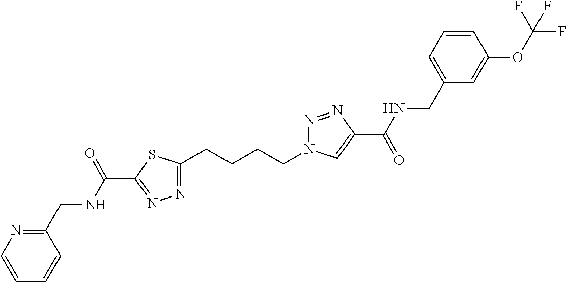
C1(CCCCN2N=NC(C(=O)NCC3=CC=CC(OC(F)(F)F)=C3)=C2)=NN=C(C(NCC2=NC=CC=C2)=O)S1
